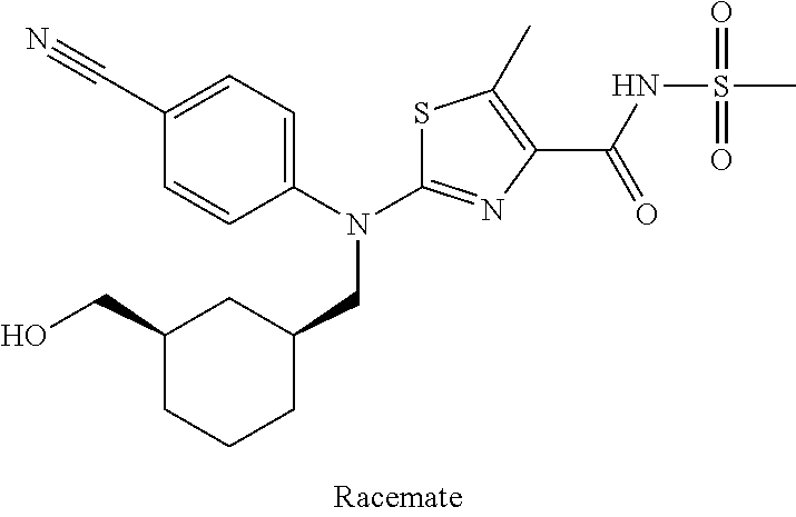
S1C(N(C2=CC=C(C#N)C=C2)CC2CC(CO)CCC2)=NC(C(NS(C)(=O)=O)=O)=C1C
